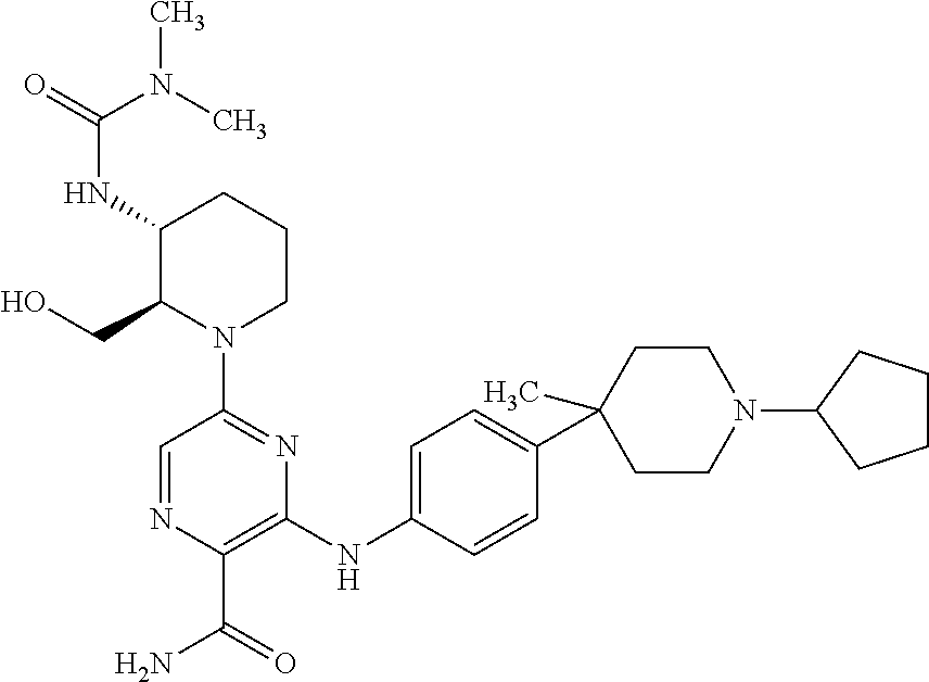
C1(NC(N(C)C)=O)CCCN(C2=NC(NC3=CC=C(C4(C)CCN(C5CCCC5)CC4)C=C3)=C(C(=O)N)N=C2)C1CO
